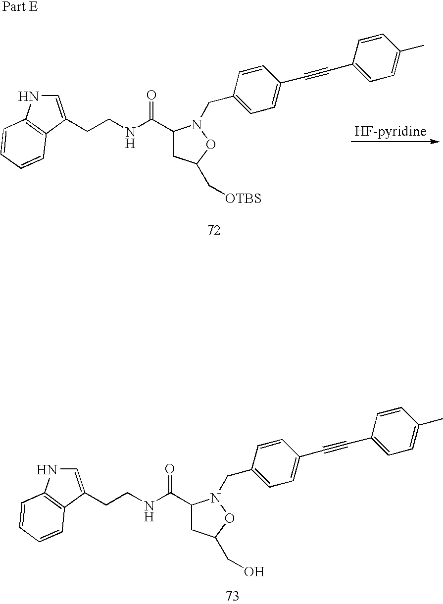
C1(C(=O)NCCC2=CNC3=C2C=CC=C3)CC(CO)ON1CC1=CC=C(C#CC2=CC=C(C)C=C2)C=C1.C1(C(=O)NCCC2=CNC3=C2C=CC=C3)CC(C[OTBS])ON1CC1=CC=C(C#CC2=CC=C(C)C=C2)C=C1
